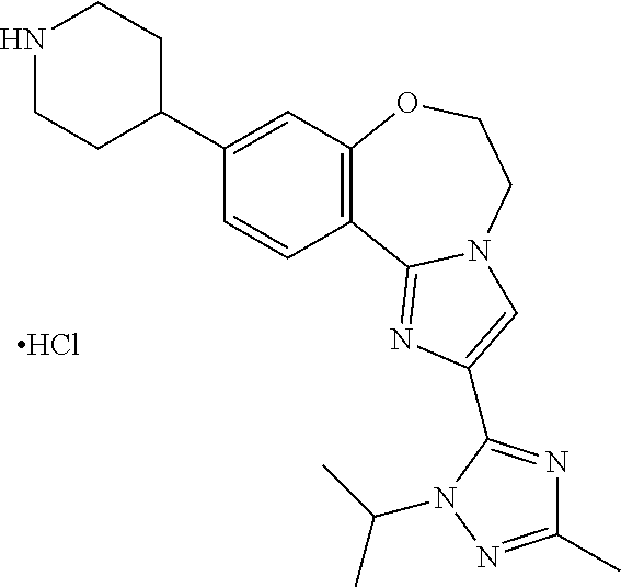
C12=C(OCCN3C1=NC(C1=NC(C)=NN1C(C)C)=C3)C=C(C1CCNCC1)C=C2.Cl
